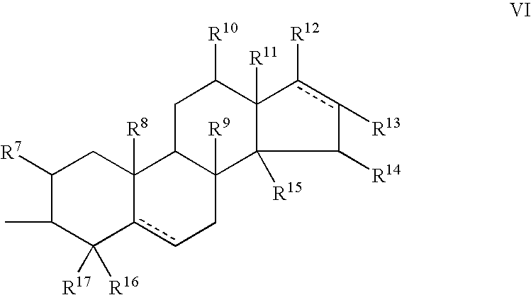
C1([R7])C(C)C([R17])([R16])c2cCC3([R9])C(C2([R8])C1)CC([R10])C1([R11])C3([R15])C([R14])c([R13])c1[R12]
